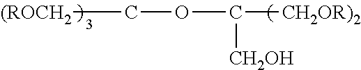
[(ROCH2]COC([CH2OR)2])[CH2OH]
